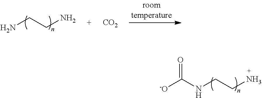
N(CCN)C([-O])=O.NCCN.[CO2]
